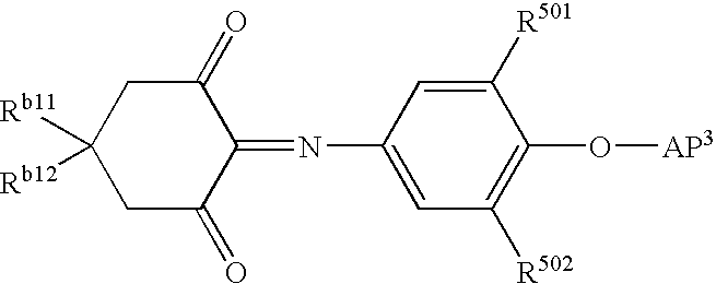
C1C(=O)C(=NC2=CC([R502])=C(O[AP3])C([R501])=C2)C(=O)CC1([Rb11])[Rb12]
